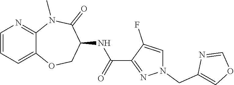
C12=CC=CN=C1N(C)C(=O)C(NC(C1=NN(CC3=COC=N3)C=C1F)=O)CO2
